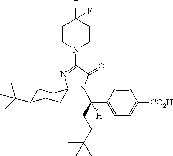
C1(N2CCC(F)(F)CC2)=NC2(N(C(CCC(C)(C)C)(C3=CC=C([CO2H])C=C3)[H])C1=O)CCC(C(C)(C)C)CC2
